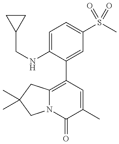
C1(CNC2=CC=C(S(C)(=O)=O)C=C2C2=C3N(C(=O)C(C)=C2)CC(C)(C)C3)CC1
